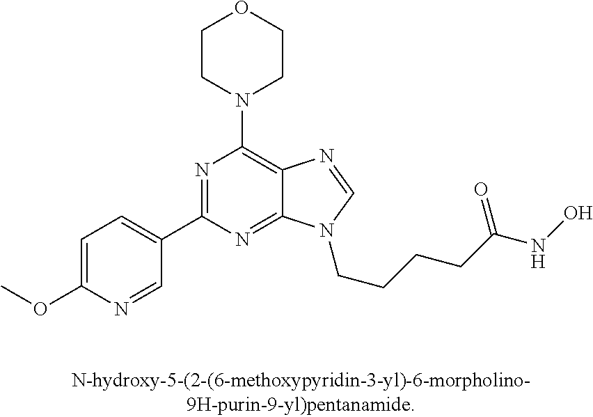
C1(OC)=CC=C(C2=NC(N3CCOCC3)=C3C(=N2)N(CCCCC(NO)=O)C=N3)C=N1
